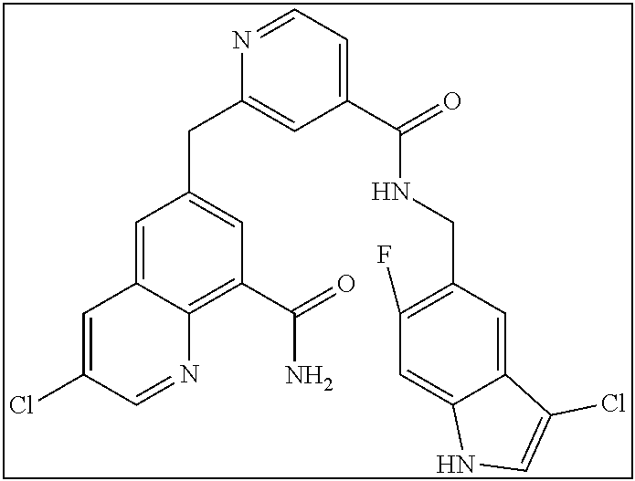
N1=CC=C(C(NCC2=C(F)C=C3C(=C2)C(Cl)=CN3)=O)C=C1CC1=CC(C(=O)N)=C2C(=C1)C=C(Cl)C=N2
